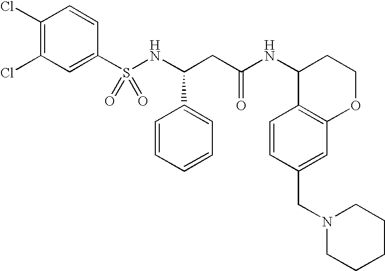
C1(Cl)=C(Cl)C=CC(S(NC(CC(NC2C3=C(OCC2)C=C(CN2CCCCC2)C=C3)=O)C2=CC=CC=C2)(=O)=O)=C1
